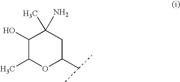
C1(O)C(C)OC(C(C)C)CC1(N)C
